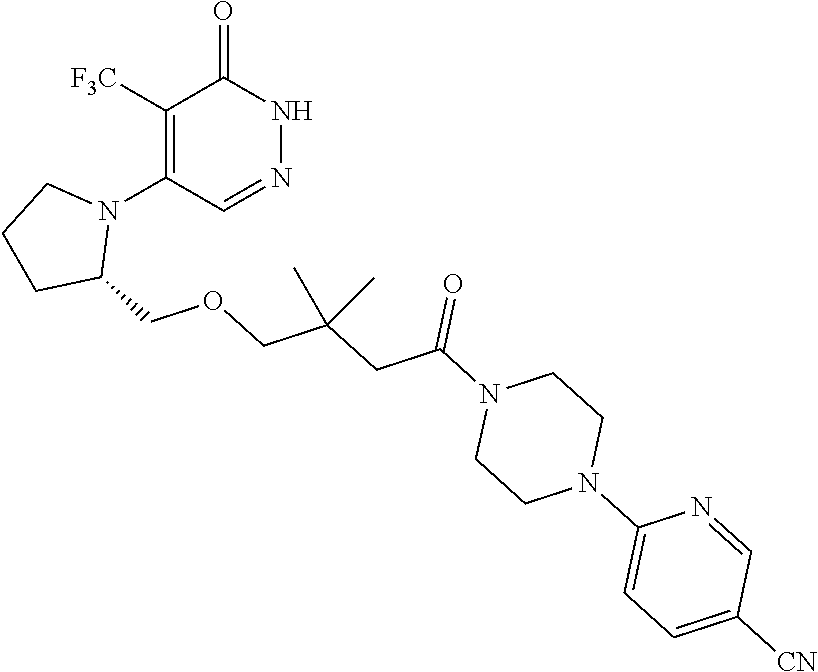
C(C(COCC1N(C2=C([F3C])C(=O)NN=C2)CCC1)(C)C)C(N1CCN(C2=CC=C([CN])C=N2)CC1)=O
